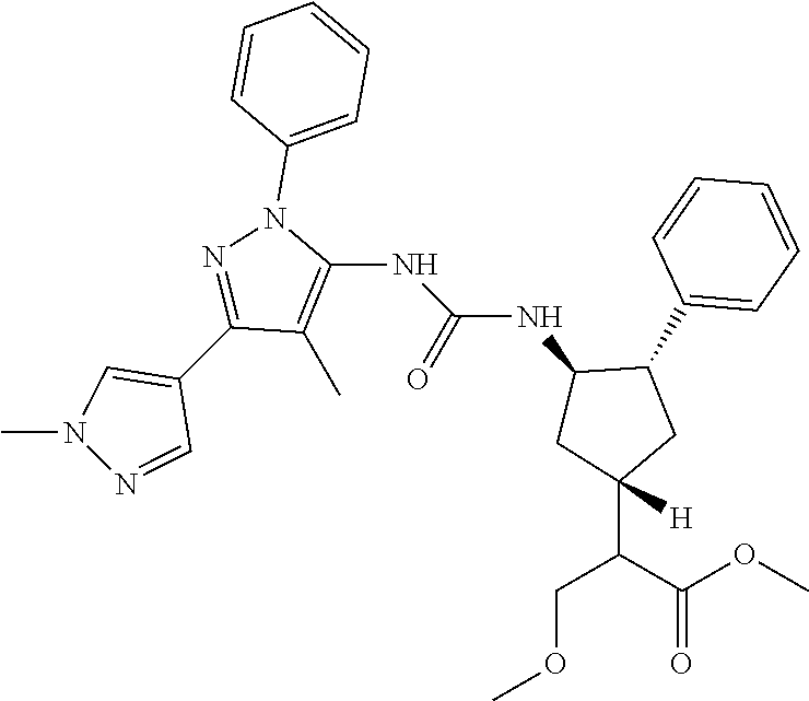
C1(C)=C(NC(=O)NC2CC(C(C(OC)=O)COC)([H])CC2C2=CC=CC=C2)N(C2=CC=CC=C2)N=C1C1=CN(C)N=C1
